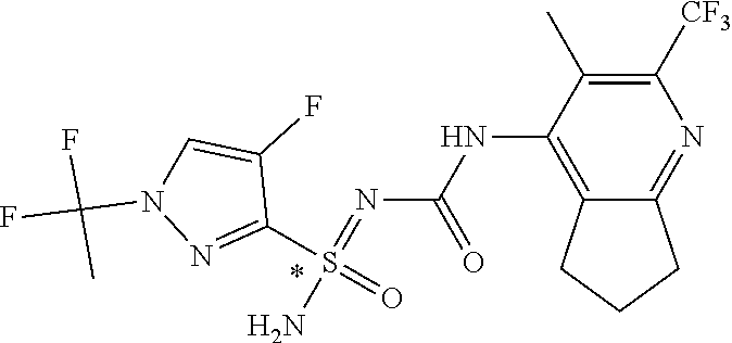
FC(C)(F)N1N=C(S(N)(=O)=NC(NC2=C3CCCC3=NC([CF3])=C2C)=O)C(F)=C1
